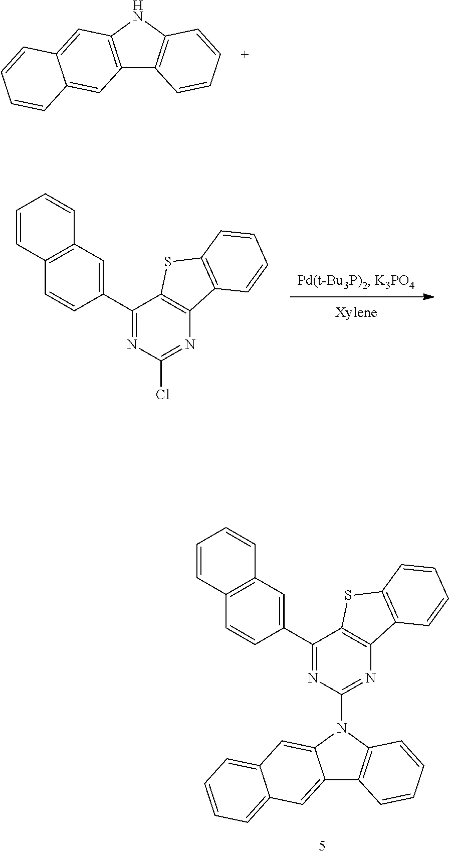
C12=C(NC3=C1C=CC=C3)C=C1C(=C2)C=CC=C1.C1(C2=CC3=C(C=C2)C=CC=C3)=NC(Cl)=NC2=C1SC1=C2C=CC=C1.C1(C2=CC3=C(C=C2)C=CC=C3)=NC(N2C3=C(C4=CC5=CC=CC=C5C=C42)C=CC=C3)=NC2=C1SC1=C2C=CC=C1
